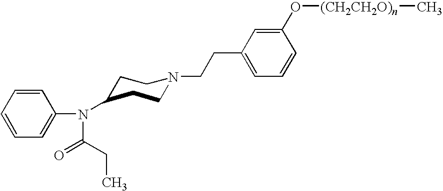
C1=CC=CC=C1N(C(CC)=O)C1CCN(CCC2=CC=CC(O[(CH2CH2O)n]C)=C2)CC1
